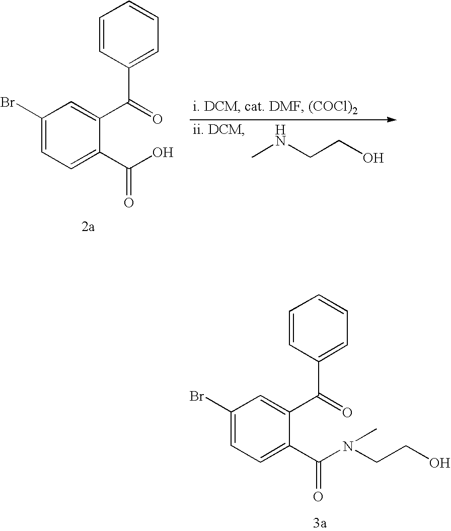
CNCCO.C1(Br)=CC=C(C(O)=O)C(C(=O)C2=CC=CC=C2)=C1.C1(Br)=CC=C(C(N(CCO)C)=O)C(C(=O)C2=CC=CC=C2)=C1
